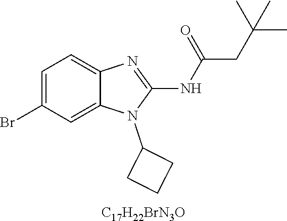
C1=C(Br)C=C2C(=C1)N=C(NC(CC(C)(C)C)=O)N2C1CCC1.[C17H22BrN3O]
